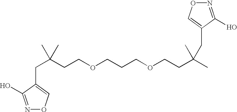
N1=C(O)C(CC(C)(CCOCCCOCCC(C)(C)CC2=CON=C2O)C)=CO1
